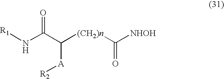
N(C(C([(CH2)n]C([NHOH])=O)[A][R2])=O)[R1]
